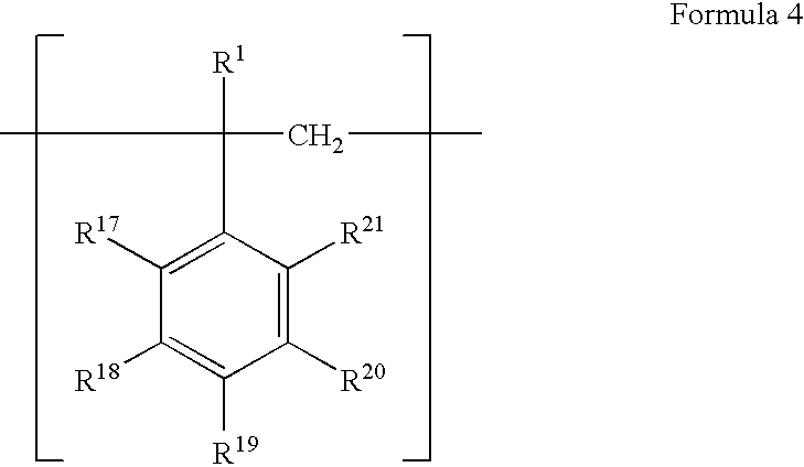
C1([R17])=C(C(CC)(C)[R1])C([R21])=C([R20])C([R19])=C1[R18]
